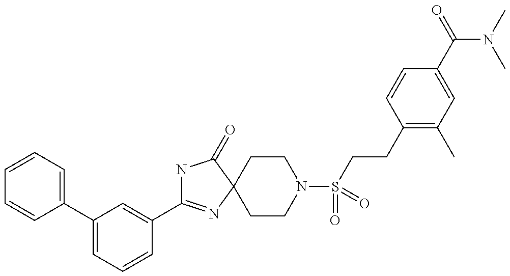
C1=CC=C(C2=CC=CC(C3=NC4(C(=O)N3)CCN(S(CCC3=C(C)C=C(C(N(C)C)=O)C=C3)(=O)=O)CC4)=C2)C=C1
